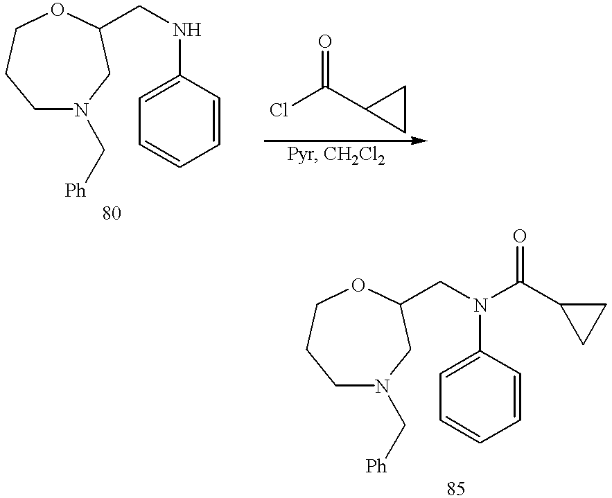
C1N(C[Ph])CC(CNC2=CC=CC=C2)OCC1.ClC(C1CC1)=O.C1N(C[Ph])CC(CN(C2=CC=CC=C2)C(C2CC2)=O)OCC1
